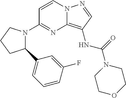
C1=CN2C(=C(NC(N3CCOCC3)=O)C=N2)N=C1N1C(C2=CC=CC(F)=C2)CCC1
